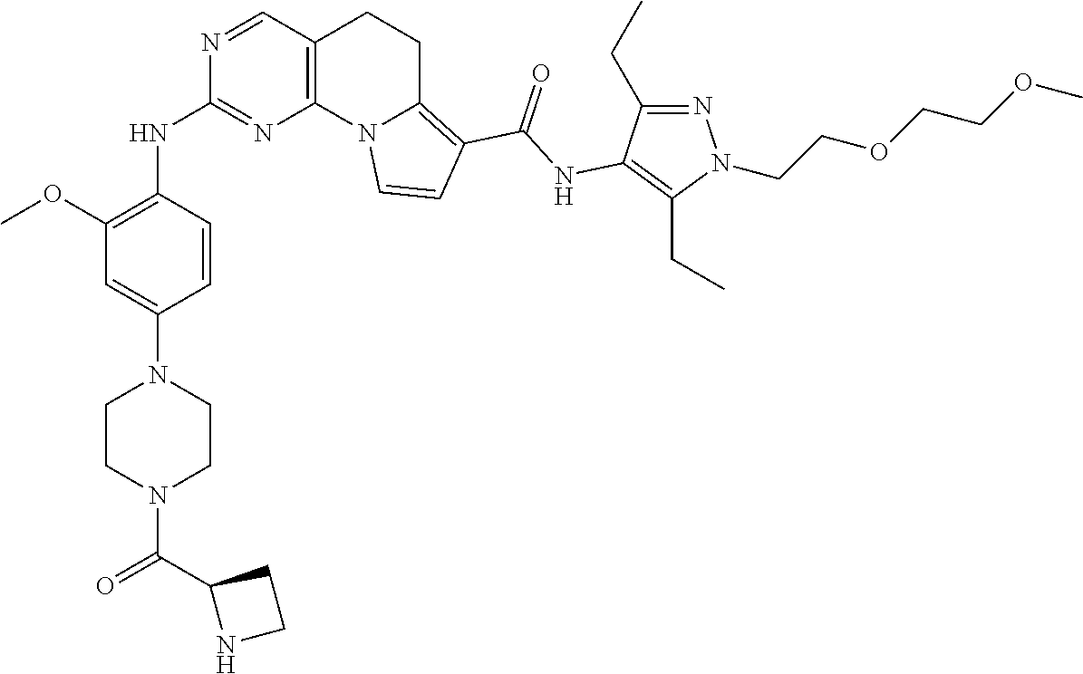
C1CN(C(C2NCC2)=O)CCN1C1=CC(OC)=C(NC2=NC3=C(CCC4=C(C(=O)NC5=C(CC)N(CCOCCOC)N=C5CC)C=CN43)C=N2)C=C1
